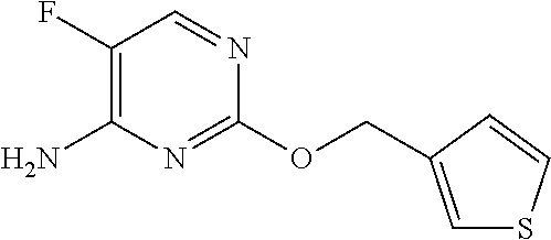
C1(OCC2=CSC=C2)=NC(N)=C(F)C=N1
